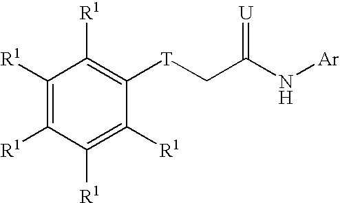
C1([R1])=C([R1])C([R1])=C([R1])C([T]CC(=[U])N[Ar])=C1[R1]
